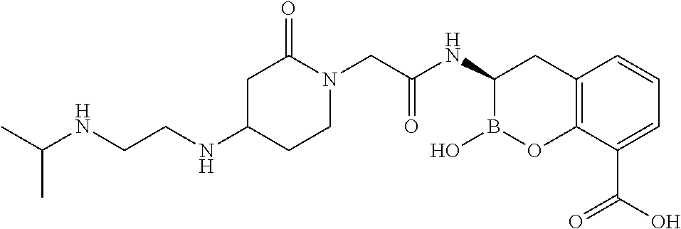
C1C(NCCNC(C)C)CCN(CC(NC2B(O)OC3=C(C2)C=CC=C3C(O)=O)=O)C1=O
